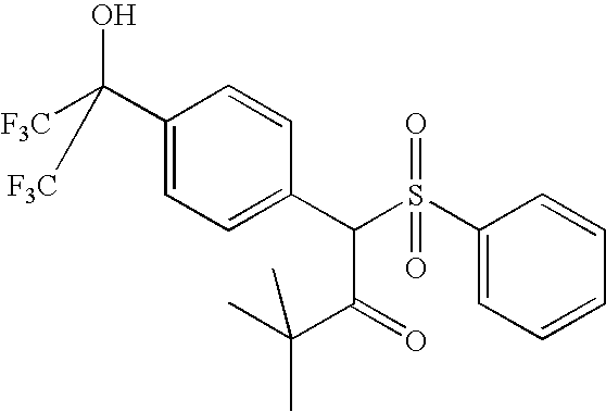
C1(C(O)([F3C])[F3C])=CC=C(C(S(C2=CC=CC=C2)(=O)=O)C(C(C)(C)C)=O)C=C1
